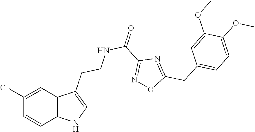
C12=C(C=C(Cl)C=C1)C(CCNC(C1=NOC(CC3=CC=C(OC)C(OC)=C3)=N1)=O)=CN2
